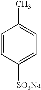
C1=CC([SO3Na])=CC=C1C
